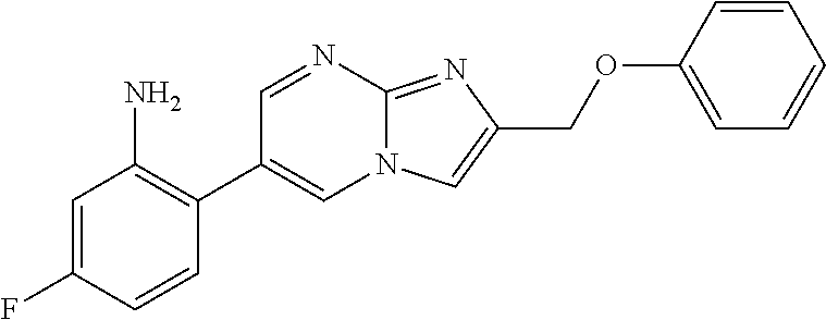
C1=NC2=NC(COC3=CC=CC=C3)=CN2C=C1C1=C(N)C=C(F)C=C1
